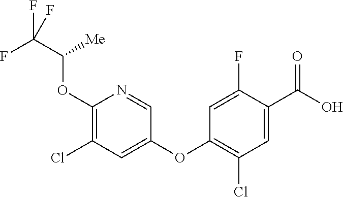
ClC1=C(OC(C(F)(F)F)[Me])N=CC(OC2=C(Cl)C=C(C(O)=O)C(F)=C2)=C1
